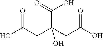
OC(CC(CC(O)=O)(C(O)=O)O)=O
